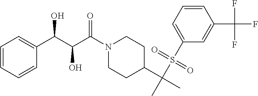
N1(C(C(O)C(O)C2=CC=CC=C2)=O)CCC(C(C)(S(C2=CC=CC(C(F)(F)F)=C2)(=O)=O)C)CC1
